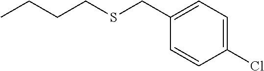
C1=C(Cl)C=CC(CSCCCC)=C1
